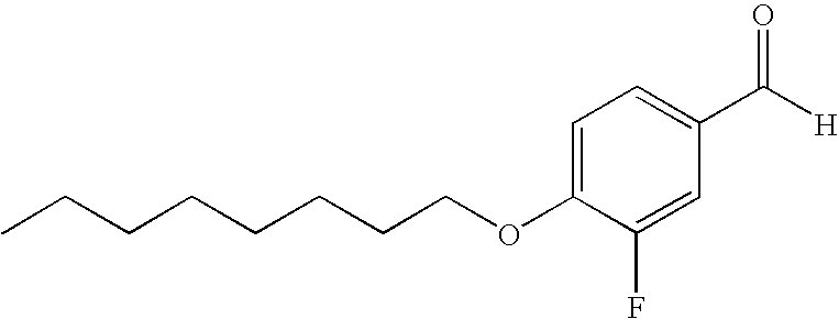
CCCCCCCCOC1=CC=C(C(=O)[H])C=C1F
